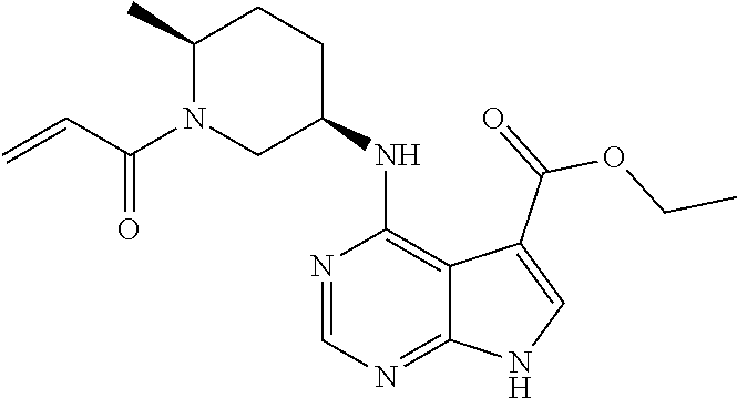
C1(C)N(C(C=C)=O)CC(NC2=C3C(=NC=N2)NC=C3C(=O)OCC)CC1
